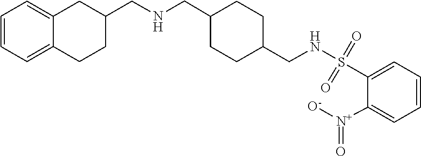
C12=CC=CC=C1CC(CNCC1CCC(CNS(=O)(=O)C3=CC=CC=C3[N+](=O)[O-])CC1)CC2
